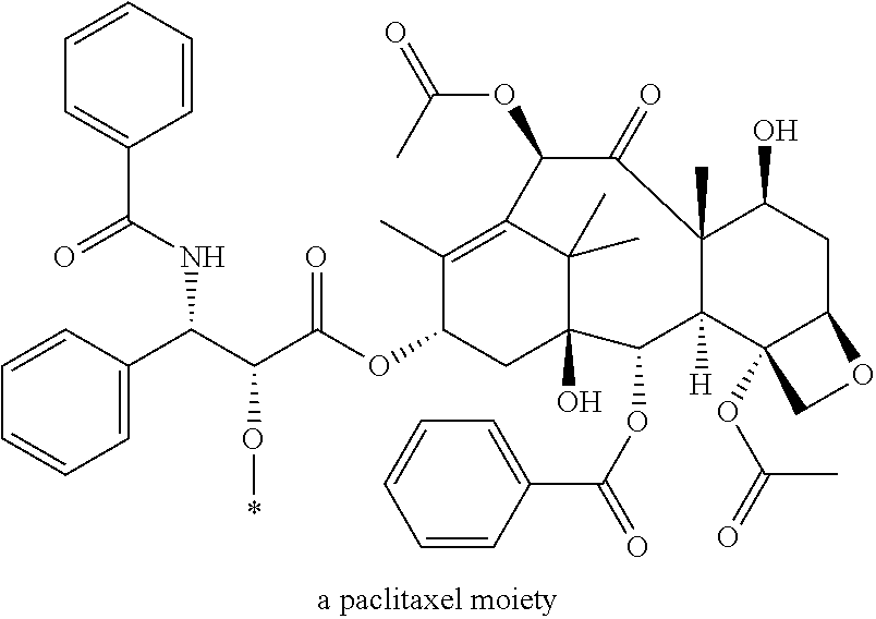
C1=CC=CC(C(=O)NC(C(C(OC2CC3(O)C(C)(C)C(=C2C)C(OC(=O)C)C(=O)C2(C)C([H])(C3OC(C3=CC=CC=C3)=O)C3(OC(=O)C)C(CC2O)OC3)=O)O*)C2=CC=CC=C2)=C1
